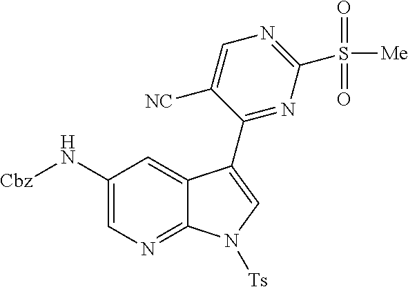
C1(N[Cbz])=CN=C2C(=C1)C(C1=NC(S([Me])(=O)=O)=NC=C1[NC])=CN2[Ts]
